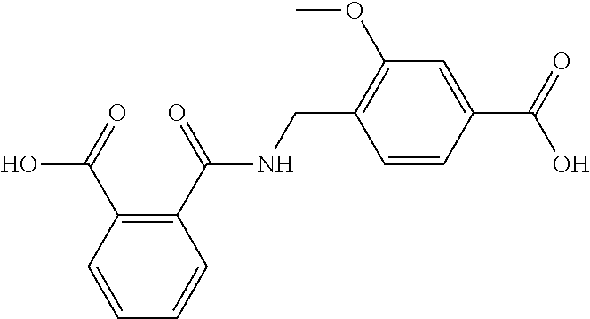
C(NC(C1=C(C(O)=O)C=CC=C1)=O)C1=C(OC)C=C(C(O)=O)C=C1
